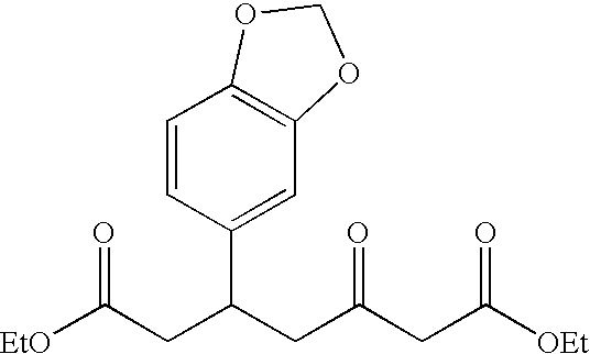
[EtO]C(CC(CC(CC([OEt])=O)=O)C1=CC2=C(C=C1)OCO2)=O
